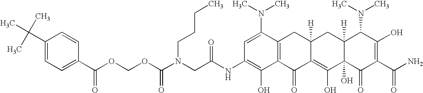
N(CC(NC1=C(O)C2=C(C(N(C)C)=C1)CC1([H])C(=C(O)C3(O)C([H])(C1)C(N(C)C)C(O)=C(C(N)=O)C3=O)C2=O)=O)(C(OCOC(C1=CC=C(C(C)(C)C)C=C1)=O)=O)CCCC
